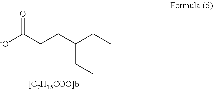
[-O]C(CCC(CC)CC)=O
